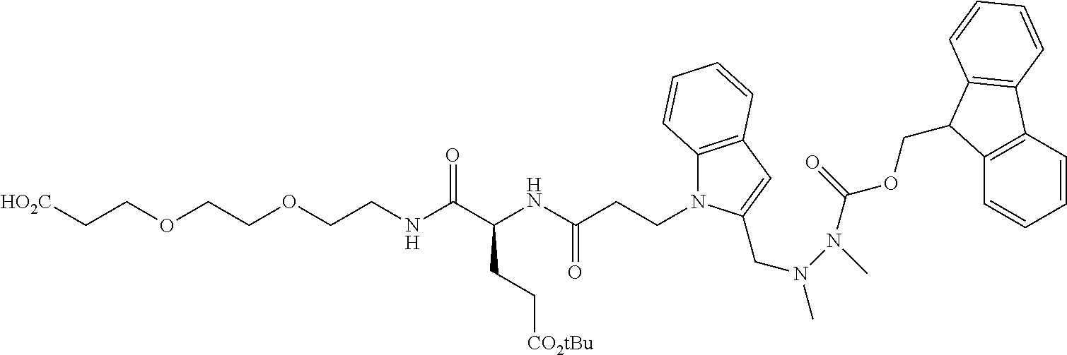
C12=C(C=C(CN(C)N(C(OCC3C4=C(C=CC=C4)C4=C3C=CC=C4)=O)C)N1CCC(NC(C(NCCOCCOCC[HO2C])=O)CC[CO2tBu])=O)C=CC=C2
